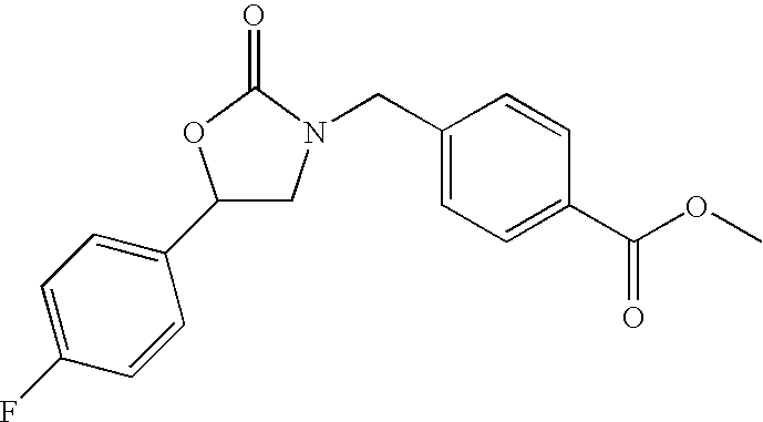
C1(C2=CC=C(F)C=C2)CN(CC2=CC=C(C(OC)=O)C=C2)C(=O)O1
